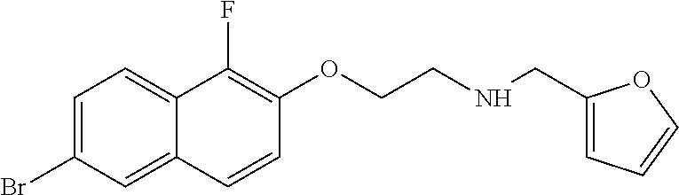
C1=C(Br)C=C2C(=C1)C(F)=C(OCCNCC1=CC=CO1)C=C2
